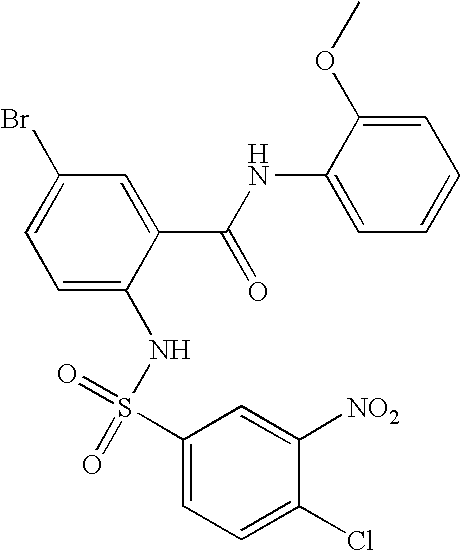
C1(NC(C2=CC(Br)=CC=C2NS(C2=CC=C(Cl)C([NO2])=C2)(=O)=O)=O)=CC=CC=C1OC
